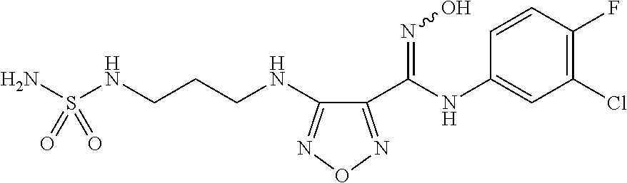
C1(C(NC2=CC(Cl)=C(F)C=C2)=NO)=NON=C1NCCCNS(N)(=O)=O
